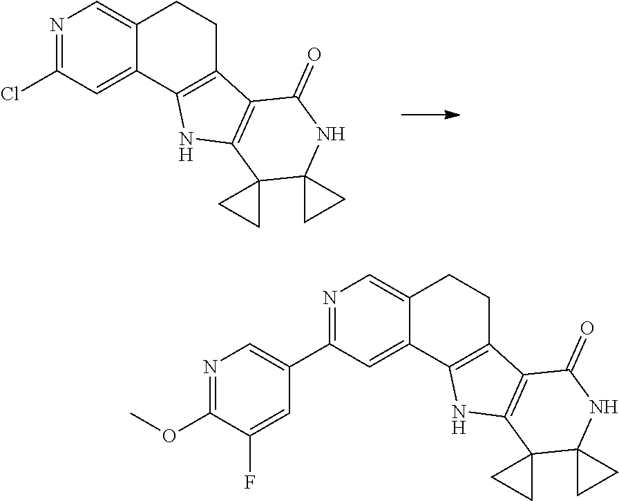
N1=C(Cl)C=C2C(=C1)CCC1=C2NC2=C1C(=O)NC1(C23CC3)CC1.N1=C(C2=CN=C(OC)C(F)=C2)C=C2C(=C1)CCC1=C2NC2=C1C(=O)NC1(C23CC3)CC1
